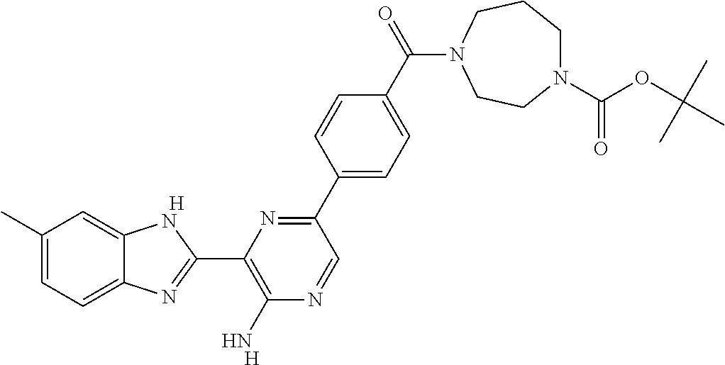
[H].C1(C)=CC=C2C(=C1)NC(C1=C(N)N=CC(C3=CC=C(C(=O)N4CCCN(C(OC(C)(C)C)=O)CC4)C=C3)=N1)=N2.[H]
